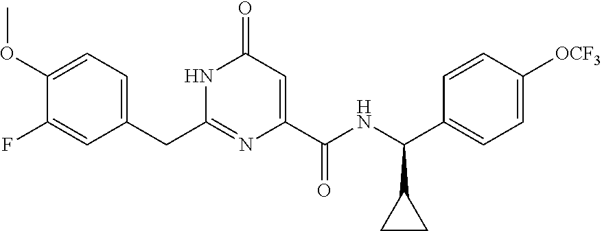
C1(OC)=CC=C(CC2=NC(C(NC(C3=CC=C([OCF3])C=C3)C3CC3)=O)=CC(=O)N2)C=C1F
